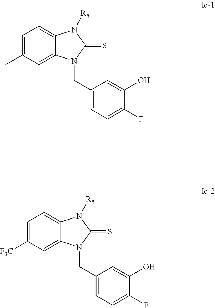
C1=C(C)C=C2C(=C1)N([R5])C(=S)N2CC1=CC=C(F)C(O)=C1.C1=C([F3C])C=C2C(=C1)N([R5])C(=S)N2CC1=CC=C(F)C(O)=C1
